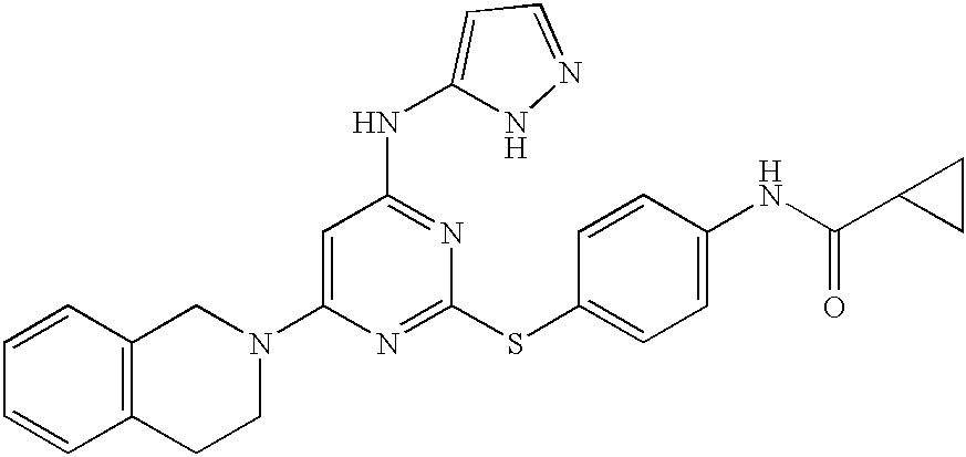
C1(N2CC3=C(CC2)C=CC=C3)=CC(NC2=CC=NN2)=NC(SC2=CC=C(NC(=O)C3CC3)C=C2)=N1
